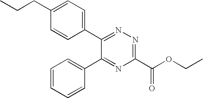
C1(CCC)=CC=C(C2=NN=C(C(OCC)=O)N=C2C2=CC=CC=C2)C=C1
